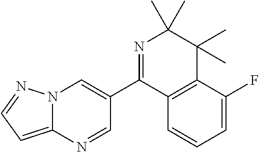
N12C(=CC=N1)N=CC(C1=NC(C)(C)C(C)(C)C3=C1C=CC=C3F)=C2
